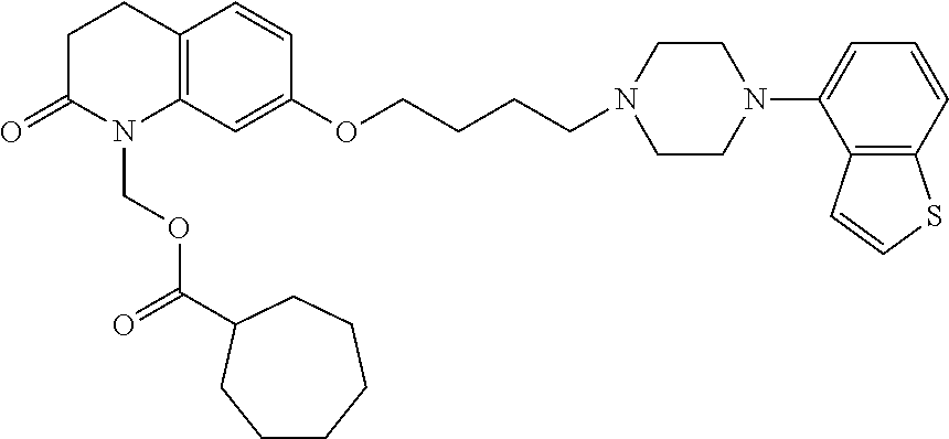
C1C(=O)N(COC(=O)C2CCCCCC2)C2=C(C1)C=CC(OCCCCN1CCN(C3=CC=CC4=C3C=CS4)CC1)=C2
